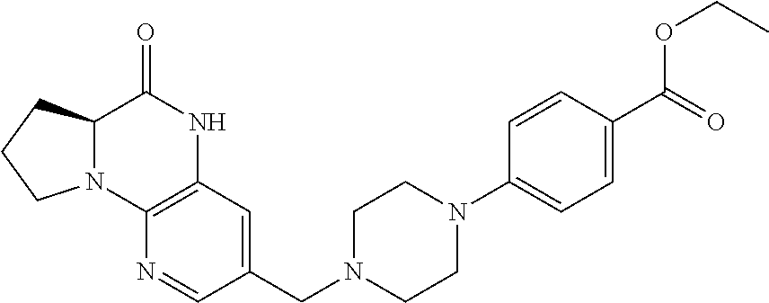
C12=C(C=C(CN3CCN(C4=CC=C(C(=O)OCC)C=C4)CC3)C=N1)NC(=O)C1N2CCC1
